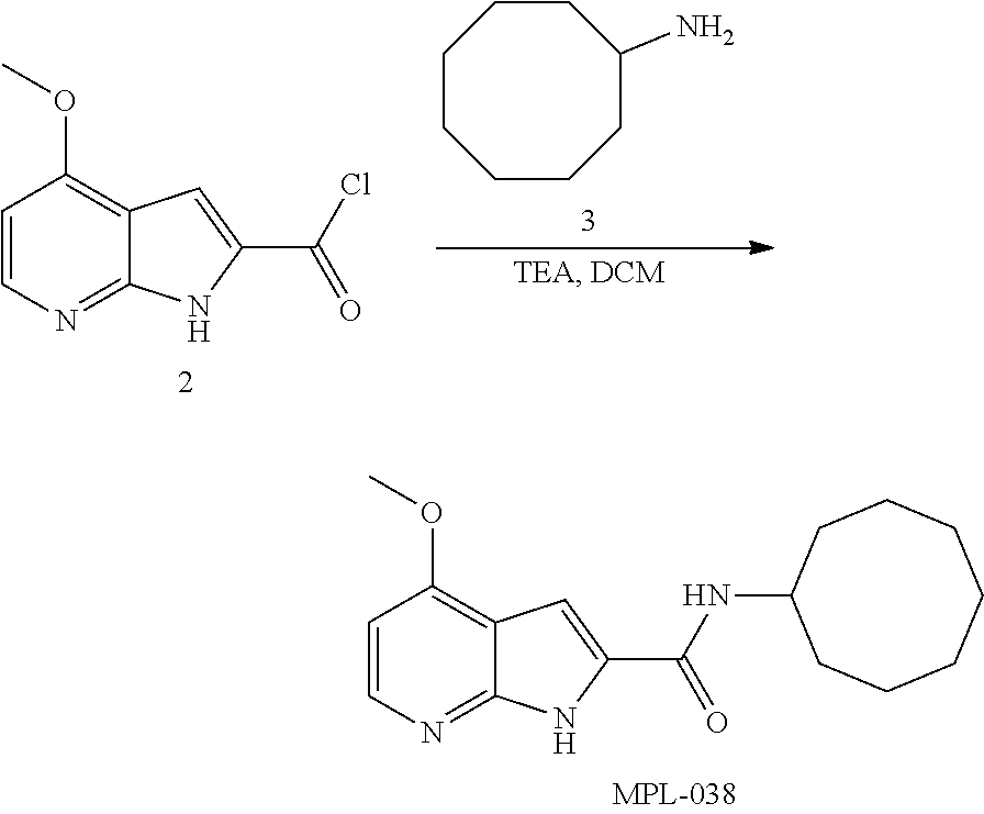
C1(NC(C2=CC3=C(OC)C=CN=C3N2)=O)CCCCCCC1.C12=NC=CC(OC)=C1C=C(C(Cl)=O)N2.C1CCCCC(N)CC1
